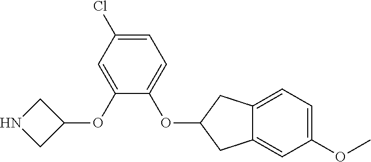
C1(OC2CNC2)=CC(Cl)=CC=C1OC1CC2=CC(OC)=CC=C2C1
